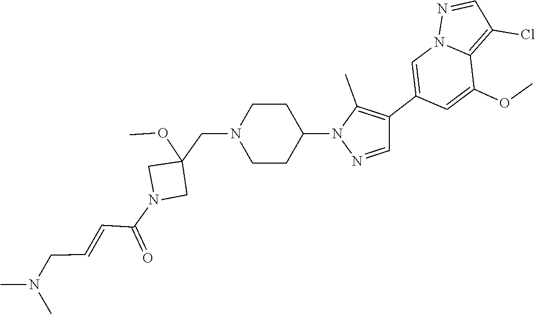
C(=CCN(C)C)C(N1CC(OC)(CN2CCC(N3N=CC(C4=CN5C(=C(Cl)C=N5)C(OC)=C4)=C3C)CC2)C1)=O
